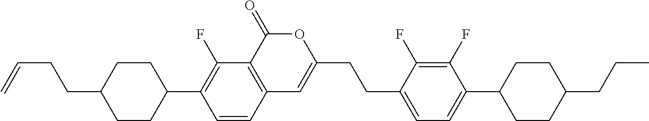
C12=C(C(=O)OC(CCC3=CC=C(C4CCC(CCC)CC4)C(F)=C3F)=C1)C(F)=C(C1CCC(CCC=C)CC1)C=C2
